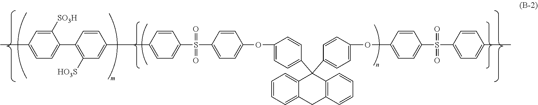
C1(C2=CC=C(S(C3=CC=C(OC4=CC=C(C5(C6=CC=C(OC7=CC=C(S(C8=CC=C(C)C=C8)(=O)=O)C=C7)C=C6)C6=CC=CC=C6CC6=C5C=CC=C6)C=C4)C=C3)(=O)=O)C=C2)=CC([HO3S])=C(C2=CC=C(C)C=C2[SO3H])C=C1
